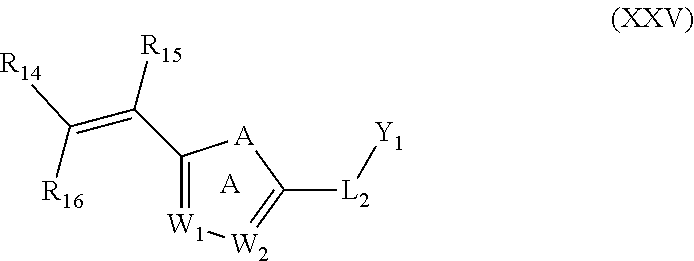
C(C1=[W1][W2]=C([L2][Y1])[A]1)([R15])=C([R14])[R16].[A]
